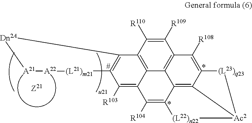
C1([R109])=C([R110])C2=C3C4=C1C([R108])=C1C5=C4C(=C([R104])C3=C([R103])C3=C2[Dn2A][A21][A22][(L21)m21]3)[(L22)n22][Ac2]5[(L23)q23]1
